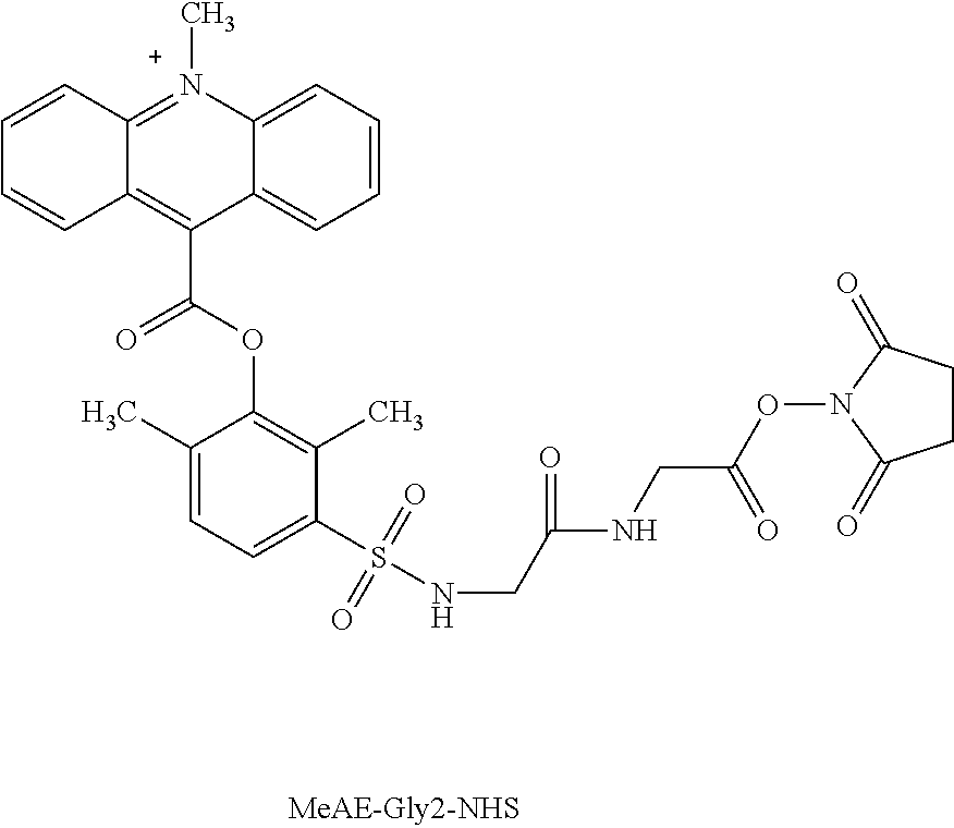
C12=C(C(=O)OC3=C(C)C(S(NCC(NCC(ON4C(=O)CCC4=O)=O)=O)(=O)=O)=CC=C3C)C3=CC=CC=C3[N+](C)=C1C=CC=C2
